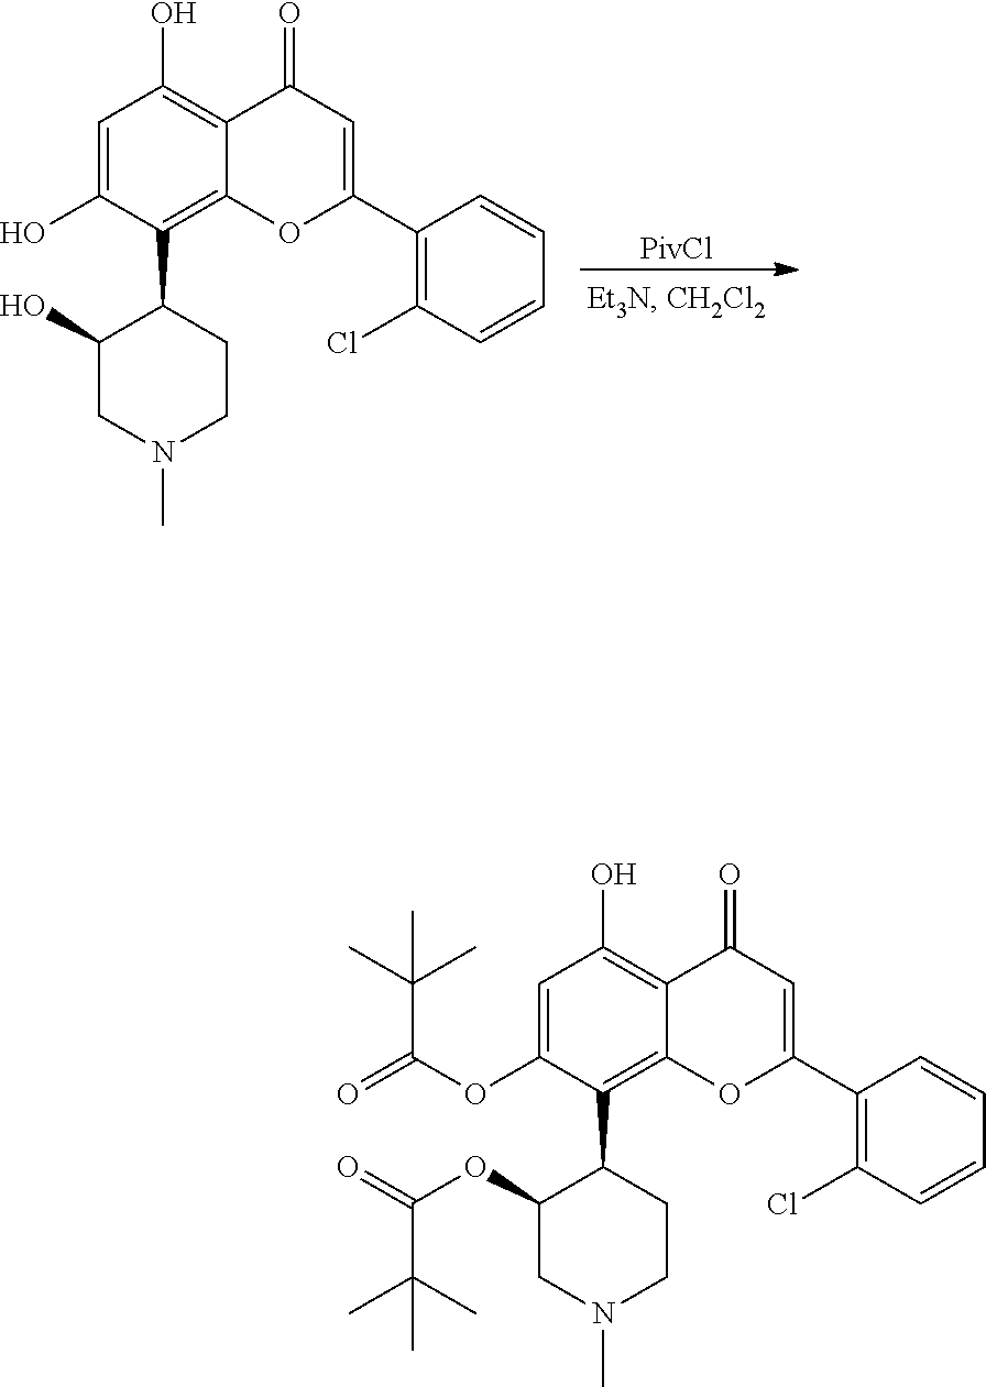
[PivCl].C1=C(O)C(C2CCN(C)CC2O)=C2C(=C1O)C(=O)C=C(C1=C(Cl)C=CC=C1)O2.C1=C(OC(=O)C(C)(C)C)C(C2CCN(C)CC2OC(=O)C(C)(C)C)=C2C(=C1O)C(=O)C=C(C1=C(Cl)C=CC=C1)O2
